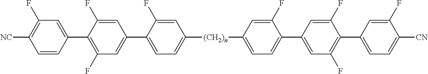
C1=CC(C2=C(F)C=C(C3=CC=C([(CH2)n]C4=CC=C(C5=CC(F)=C(C6=CC=C([CN])C(F)=C6)C(F)=C5)C(F)=C4)C=C3F)C=C2F)=CC(F)=C1[NC]
